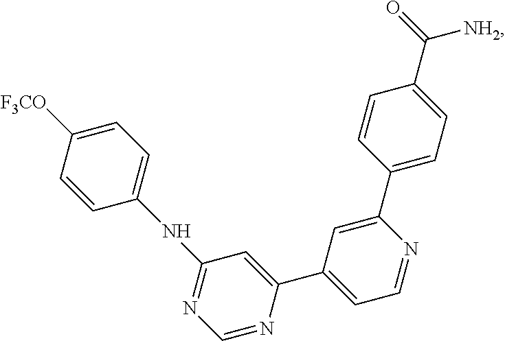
C1([F3CO])=CC=C(NC2=NC=NC(C3=CC=NC(C4=CC=C(C(=O)[NH2])C=C4)=C3)=C2)C=C1
